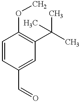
C1=CC(C=O)=CC(C(C)(C)C)=C1OC
